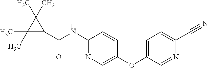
C1(NC(C2C(C)(C)C2(C)C)=O)=NC=C(OC2=CC=C(C#N)N=C2)C=C1
